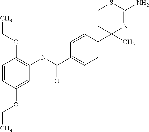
C1CC(C2=CC=C(C(NC3=C(OCC)C=CC(OCC)=C3)=O)C=C2)(C)N=C(N)S1
